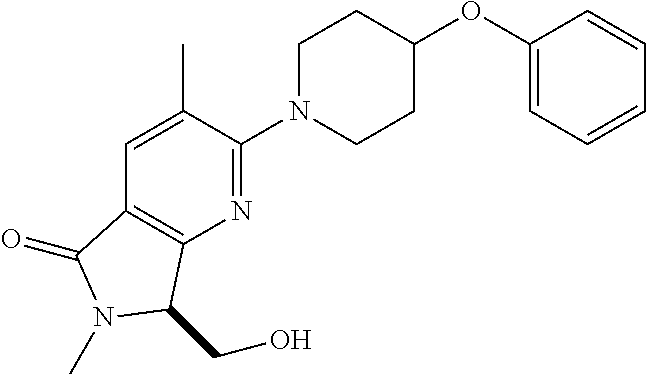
C1(OC2CCN(C3=NC4=C(C(=O)N(C)C4CO)C=C3C)CC2)=CC=CC=C1
